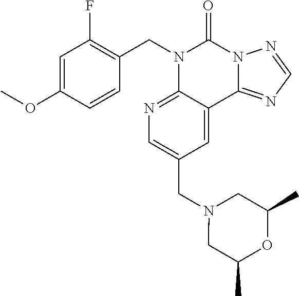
C1(OC)=CC(F)=C(CN2C3=NC=C(CN4CC(C)OC(C)C4)C=C3C3=NC=NN3C2=O)C=C1
